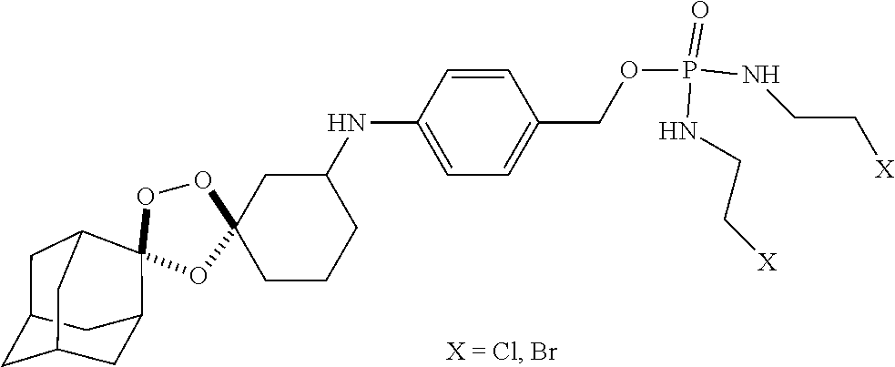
C12(OOC3(C4CC5CC(CC3C5)C4)O1)CC(NC1=CC=C(COP(NCC[X])(=O)NCC[X])C=C1)CCC2
